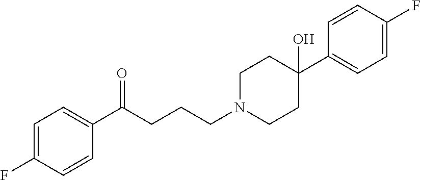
C1=C(F)C=CC(C(CCCN2CCC(C3=CC=C(F)C=C3)(O)CC2)=O)=C1
